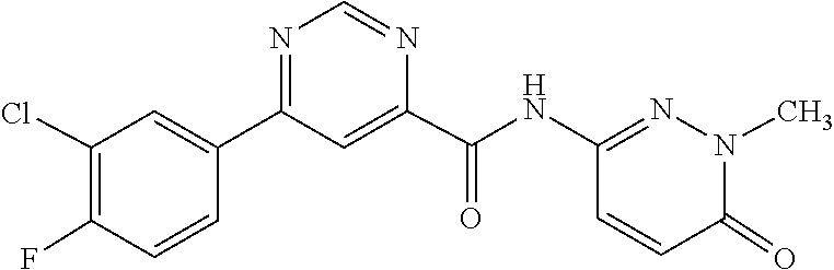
C1(C2=CC(Cl)=C(F)C=C2)=NC=NC(C(NC2=NN(C)C(=O)C=C2)=O)=C1
